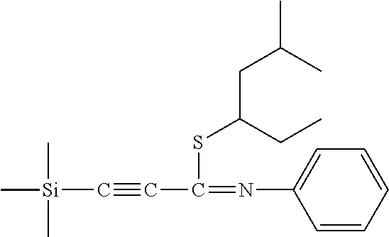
C(#CC(=NC1=CC=CC=C1)SC(CC(C)C)CC)[Si](C)(C)C
